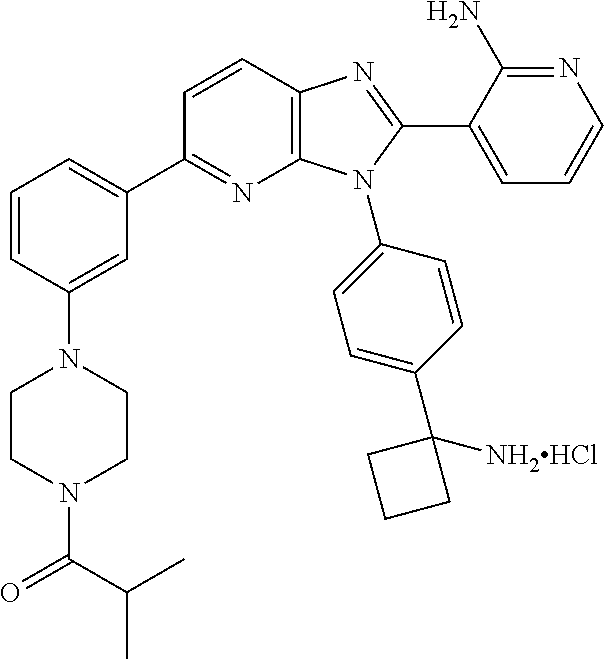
C1=CC(N2CCN(C(=O)C(C)C)CC2)=CC(C2=NC3=C(C=C2)N=C(C2=CC=CN=C2N)N3C2=CC=C(C3([NH2HCl])CCC3)C=C2)=C1
